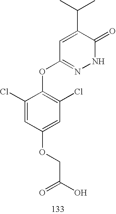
C1(Cl)=CC(OCC(O)=O)=CC(Cl)=C1OC1=NNC(=O)C(C(C)C)=C1
